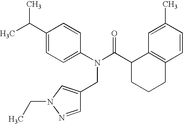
C1=C(C(C)C)C=CC(N(C(C2CCCC3=C2C=C(C)C=C3)=O)CC2=CN(CC)N=C2)=C1
